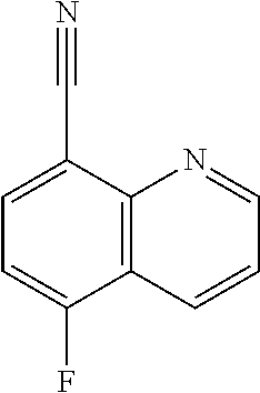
C1(C#N)=CC=C(F)C2=C1N=CC=C2
